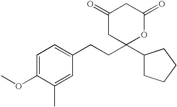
C1(=O)CC(C2CCCC2)(CCC2=CC=C(OC)C(C)=C2)OC(=O)C1
